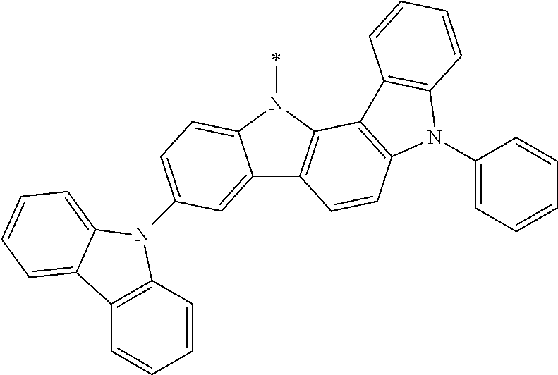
C12=CC(N3C4=C(C=CC=C4)C4=CC=CC=C34)=CC=C1N(C)C1=C2C=CC2=C1C1=C(N2C2=CC=CC=C2)C=CC=C1
